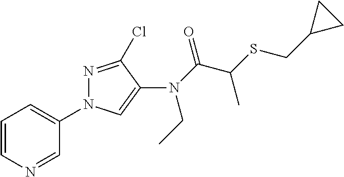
C1=CN=CC(N2N=C(Cl)C(N(C(=O)C(SCC3CC3)C)CC)=C2)=C1
